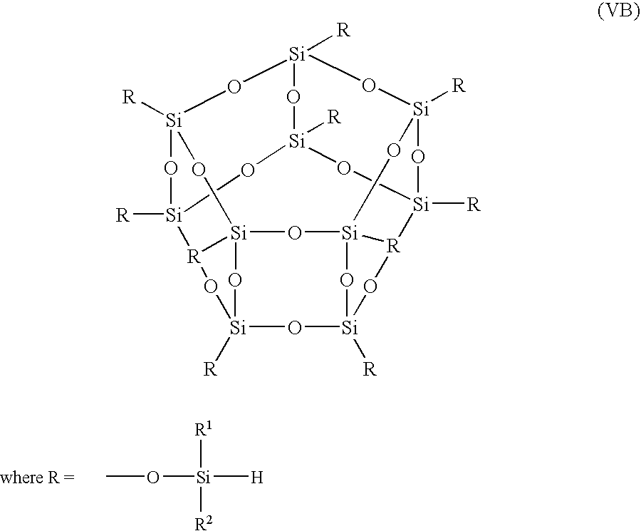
CO[Si]([H])([R1])[R2].O1[Si]23O[Si]4([R])O[Si]5([R])O[Si]16[R](O5)[Si]1([R])O[Si]([R])(O6)O[Si]5([R])O[Si]([R])(O[Si]([R])([R]2O4)O[Si]([R])(O5)O1)O3
